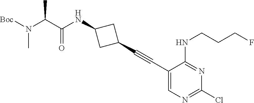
C1(C#CC2=CN=C(Cl)N=C2NCCCF)CC(NC(=O)C(N(C)[Boc])C)C1
